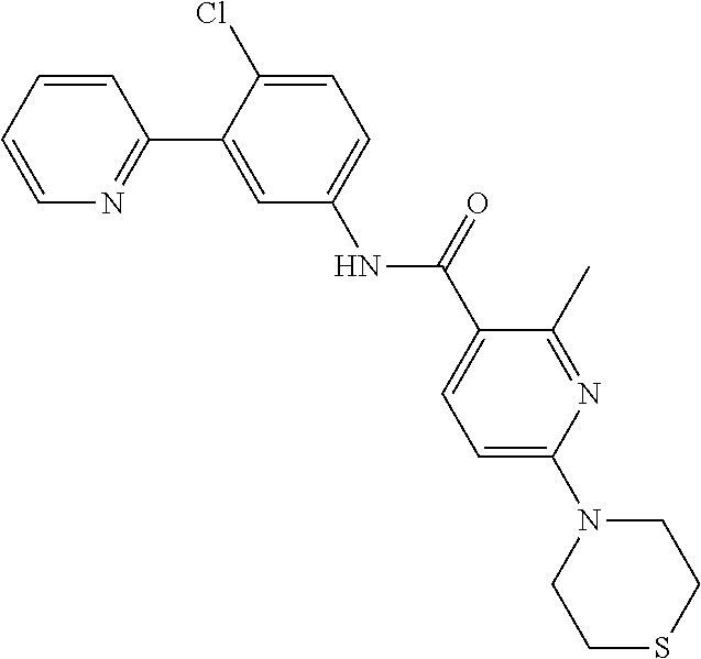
C1(Cl)=CC=C(NC(C2=CC=C(N3CCSCC3)N=C2C)=O)C=C1C1=NC=CC=C1
